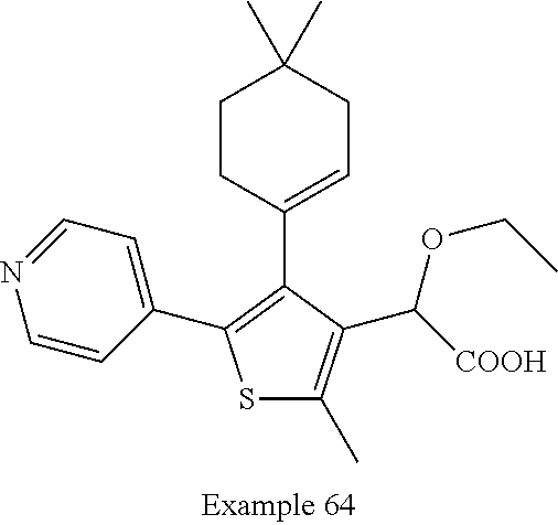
S1C(C)=C(C([COOH])OCC)C(C2=CCC(C)(C)CC2)=C1C1=CC=NC=C1
